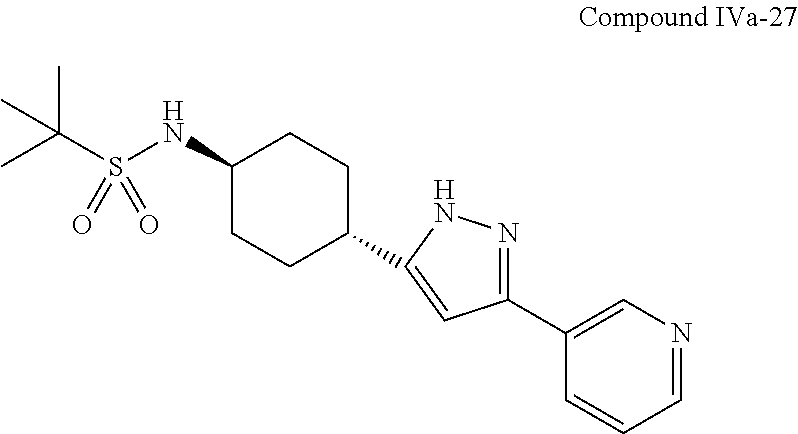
C1=NC=C(C2=NNC(C3CCC(NS(C(C)(C)C)(=O)=O)CC3)=C2)C=C1
